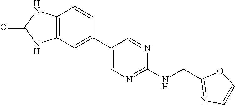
C12=C(C=CC(C3=CN=C(NCC4=NC=CO4)N=C3)=C1)NC(=O)N2
